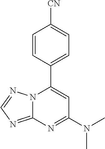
C12=NC=NN1C(C1=CC=C([CN])C=C1)=CC(N(C)C)=N2
